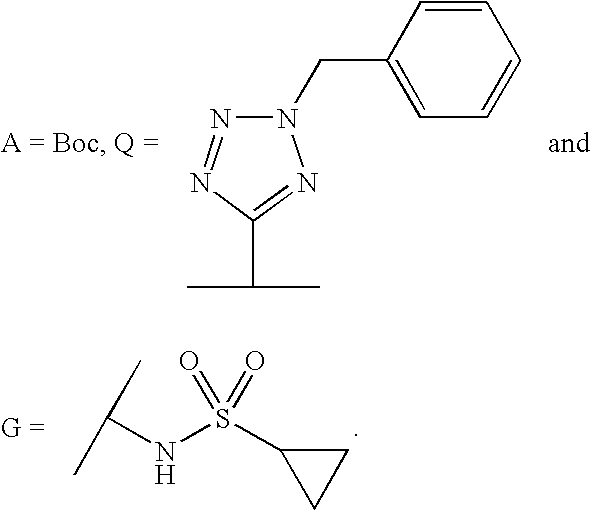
C(NS(C1CC1)(=O)=O)(C)C.N1=NC(C(C)C)=NN1CC1=CC=CC=C1
